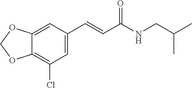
C12=CC(C=CC(NCC(C)C)=O)=CC(Cl)=C1OCO2
